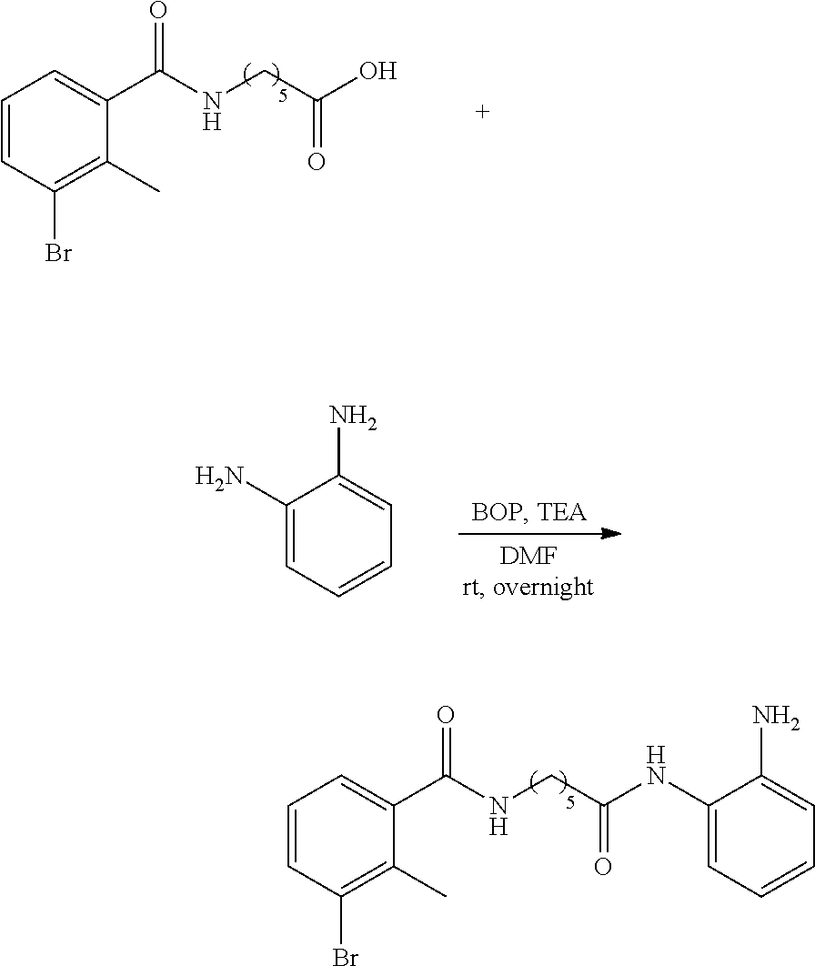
C(=O)(O)CNC(C1=CC=CC(Br)=C1C)=O.C1(N)=CC=CC=C1N.C(=O)(CNC(C1=CC=CC(Br)=C1C)=O)NC1=CC=CC=C1N
